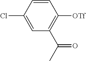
C1=CC(Cl)=CC(C(C)=O)=C1[OTf]
